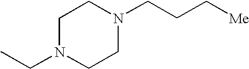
C1N(CC)CCN(CCC[Me])C1
